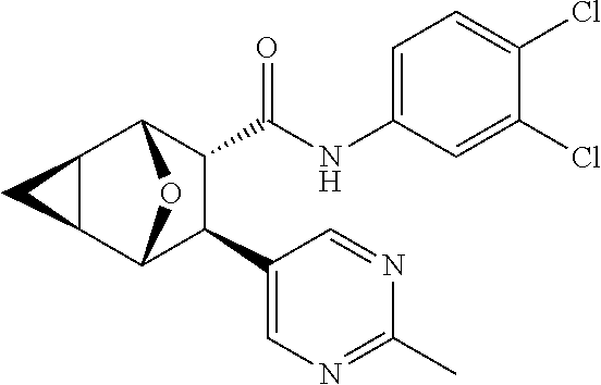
C1(NC(=O)C2C(C3=CN=C(C)N=C3)C3OC2C2C3C2)=CC=C(Cl)C(Cl)=C1
